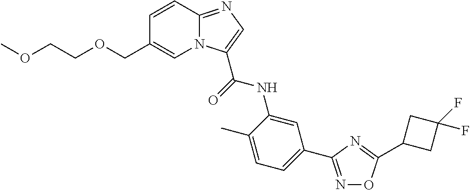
C1=C(C)C(NC(=O)C2=CN=C3N2C=C(COCCOC)C=C3)=CC(C2=NOC(C3CC(F)(F)C3)=N2)=C1
